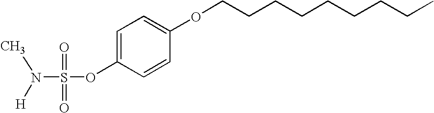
S(OC1=CC=C(OCCCCCCCCC)C=C1)(=O)(=O)N([H])C
